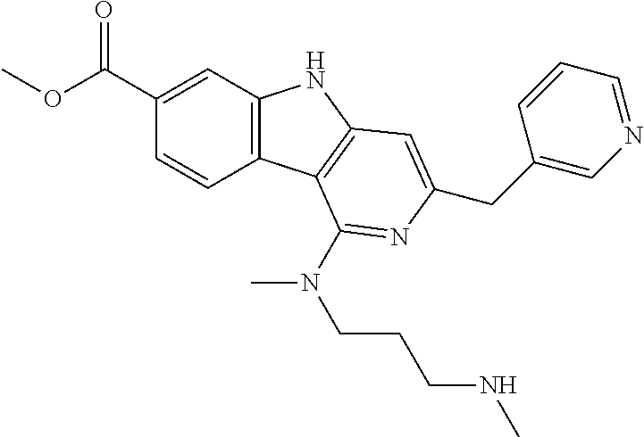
C1(C(OC)=O)=CC2=C(C=C1)C1=C(N2)C=C(CC2=CN=CC=C2)N=C1N(CCCNC)C
